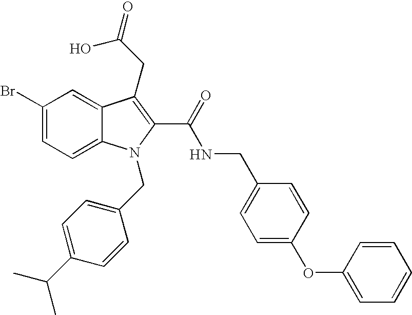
C1(Br)=CC=C2C(=C1)C(CC(=O)O)=C(C(=O)NCC1=CC=C(OC3=CC=CC=C3)C=C1)N2CC1=CC=C(C(C)C)C=C1
